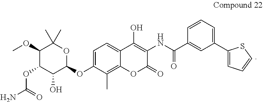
C1(OC)C(OC(N)=O)C(O)C(OC2=CC=C3C(=C2C)OC(=O)C(NC(C2=CC(C4=CC=CS4)=CC=C2)=O)=C3O)OC1(C)C
